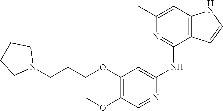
N(C1=CC(OCCCN2CCCC2)=C(OC)C=N1)C1=NC(C)=CC2=C1C=CN2
